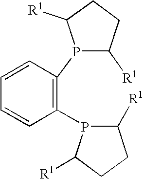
C1([R1])CCC([R1])P1C1=C(P2C([R1])CCC2[R1])C=CC=C1
